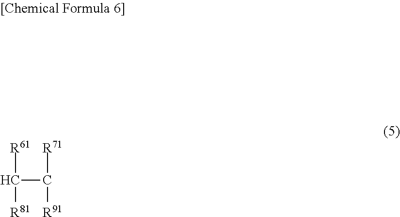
C(C([R71])[R91])([R61])[R81]
